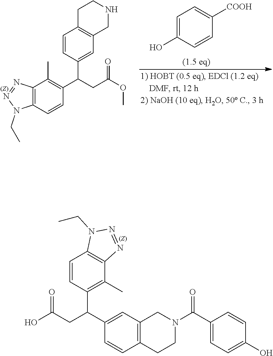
C1=C(O)C=CC([COOH])=C1.C12=C(C=CC(C(CC(OC)=O)C3=CC4=C(C=C3)CCNC4)=C1C)N(CC)N=N2.C1=CC(C(CC(O)=O)C2=CC3=C(C=C2)CCN(C(C2=CC=C(O)C=C2)=O)C3)=C(C)C2=C1N(CC)N=N2
